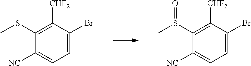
C1=C(Br)C([CHF2])=C(S(C)=O)C([NC])=C1.C1=C(Br)C([CHF2])=C(SC)C([NC])=C1
